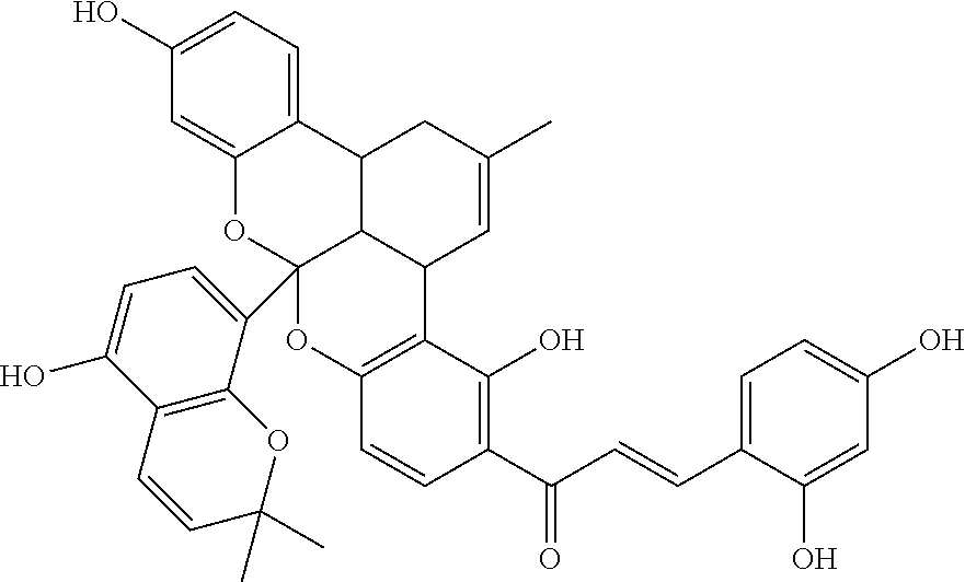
C1(C(C=CC2=CC=C(O)C=C2O)=O)=C(O)C2=C(C=C1)OC1(C3=CC=C(O)C4=C3OC(C)(C)C=C4)C3C2C=C(C)CC3C2=CC=C(O)C=C2O1
